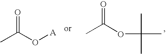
CC(OC(C)(C)C)=O.CC(O[A])=O
